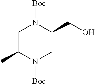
C1C(C)N([Boc])CC(CO)N1[Boc]
